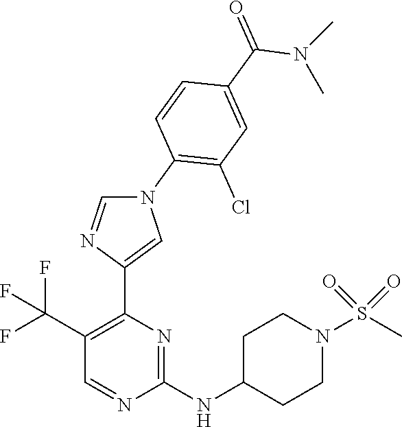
N1(C2=C(Cl)C=C(C(N(C)C)=O)C=C2)C=NC(C2=C(C(F)(F)F)C=NC(NC3CCN(S(C)(=O)=O)CC3)=N2)=C1
